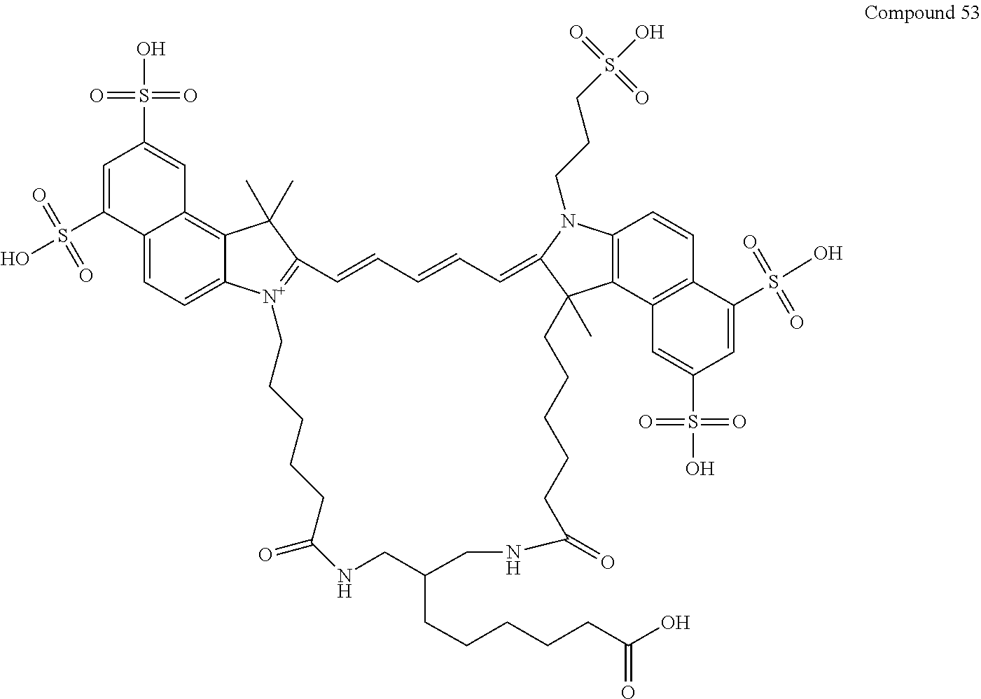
C1=C(S(O)(=O)=O)C2=CC=C3C(=C2C=C1S(O)(=O)=O)C(C)(C)C1=[N+]3CCCCCC(=O)NCC(CCCCCC(O)=O)CNC(=O)CCCCCC2(C)C3=C(C=CC4=C3C=C(S(O)(=O)=O)C=C4S(O)(=O)=O)N(CCCS(O)(=O)=O)C2=CC=CC=C1
